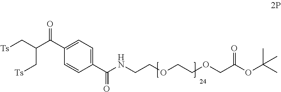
C1=C(C(NCCOCCOCC(OC(C)(C)C)=O)=O)C=CC(C(C(C[Ts])C[Ts])=O)=C1
